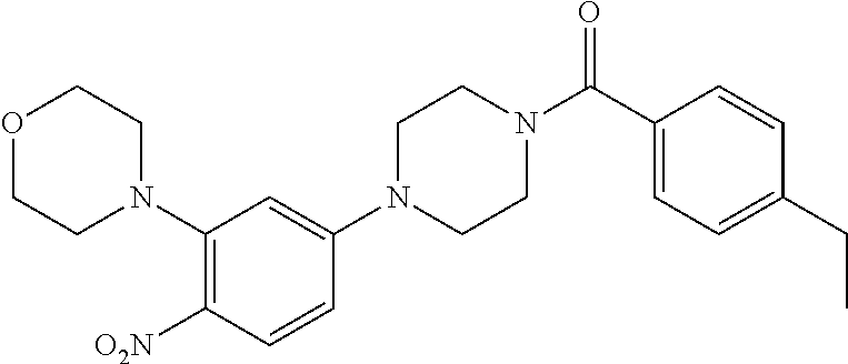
C1N(C2=CC(N3CCOCC3)=C([O2N])C=C2)CCN(C(C2=CC=C(CC)C=C2)=O)C1
